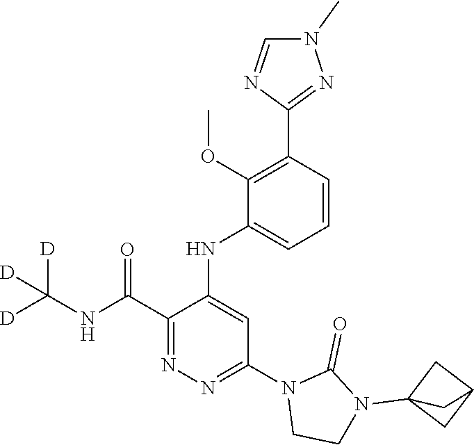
C1=CC(C2=NN(C)C=N2)=C(OC)C(NC2=CC(N3CCN(C45CC(C4)C5)C3=O)=NN=C2C(NC([D])([D])[D])=O)=C1
